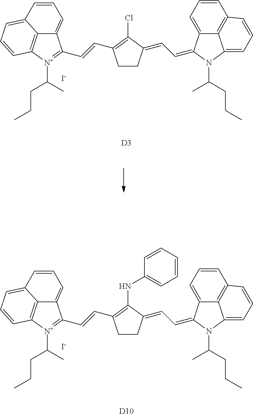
C1CC(=CC=C2C3=CC=CC4=C3C(=CC=C4)N2C(CCC)C)C(Cl)=C1C=CC1=[N+](C(CCC)C)C2=C3C1=CC=CC3=CC=C2.[I-].[D3].C1CC(=CC=C2C3=CC=CC4=C3C(=CC=C4)N2C(CCC)C)C(NC2=CC=CC=C2)=C1C=CC1=[N+](C(CCC)C)C2=C3C1=CC=CC3=CC=C2.[I-].[D10]
